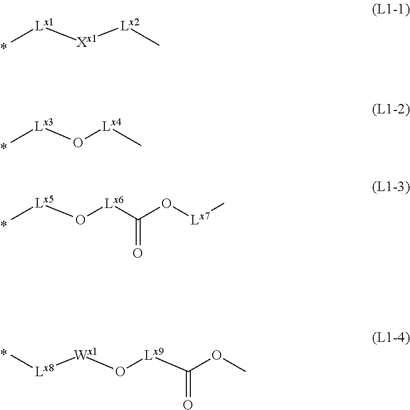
C[Lx5]O[Lx6]C(O[Lx7]C)=O.C[Lx8][Wx1]O[Lx9]C(OC)=O.C[Lx1][Xx1][Lx2]C.C[Lx3]O[Lx4]C
